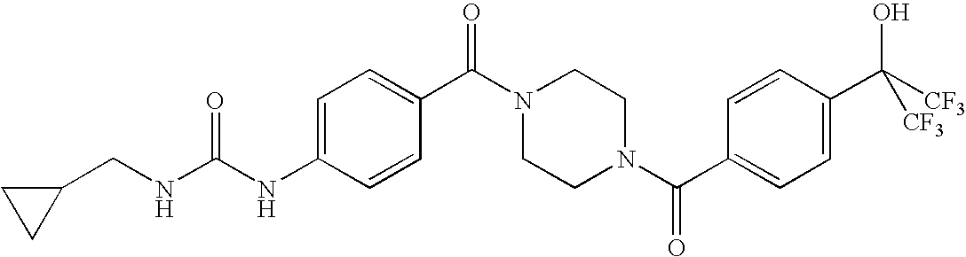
C(NC(NC1=CC=C(C(N2CCN(C(C3=CC=C(C([CF3])(O)[CF3])C=C3)=O)CC2)=O)C=C1)=O)C1CC1
